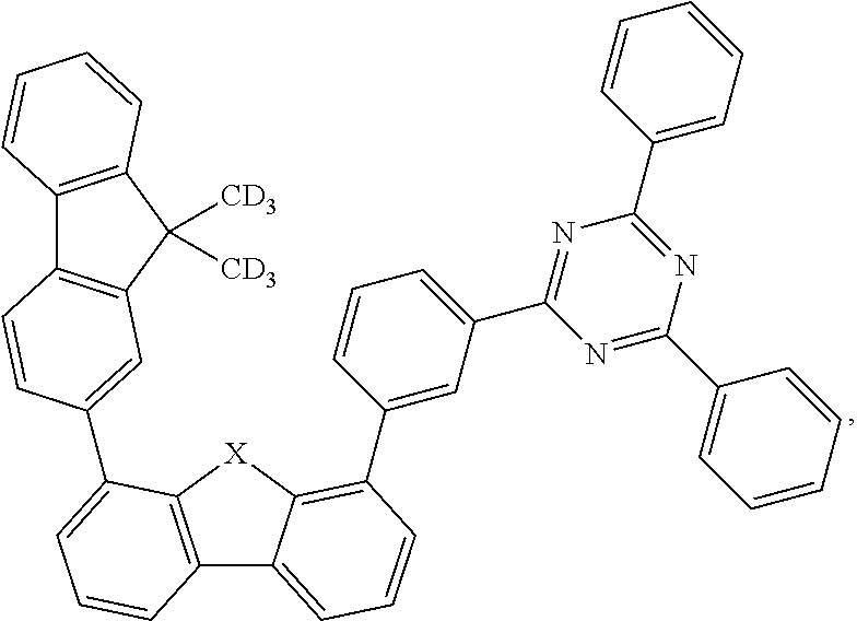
C12=C([X]C3=C(C4=CC(C5=NC(C6=CC=CC=C6)=NC(C6=CC=CC=C6)=N5)=CC=C4)C=CC=C13)C(C1=CC3=C(C4=C(C3([CD3])[CD3])C=CC=C4)C=C1)=CC=C2
